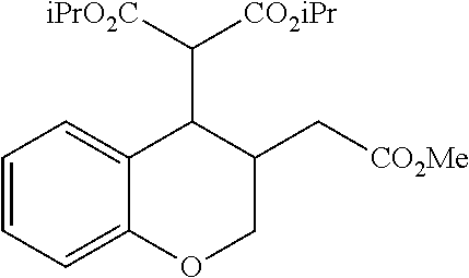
C1=CC=C2C(=C1)C(C([iPrO2C])[CO2iPr])C(C[CO2Me])CO2
